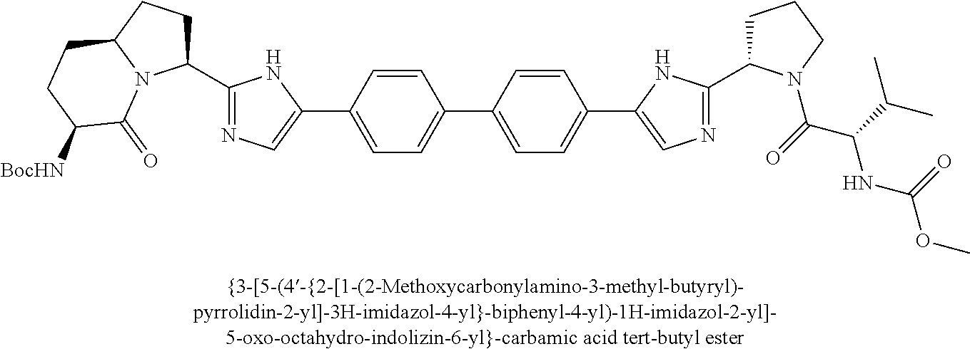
C1(C2=NC=C(C3=CC=C(C4=CC=C(C5=CN=C(C6CCCN6C(=O)C(C(C)C)NC(OC)=O)N5)C=C4)C=C3)N2)CCC2N1C(=O)C([BocHN])CC2
